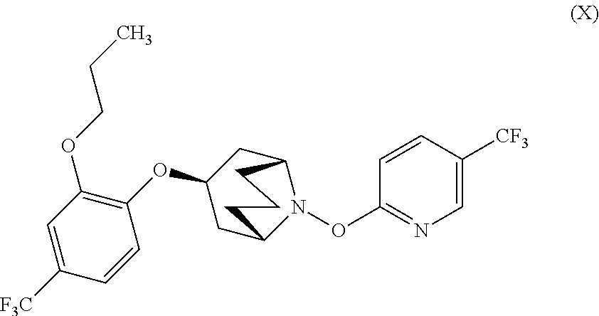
C1=C([F3C])C=CC(OC2CC3N(OC4=NC=C([CF3])C=C4)C(C2)CCC3)=C1OCCC
